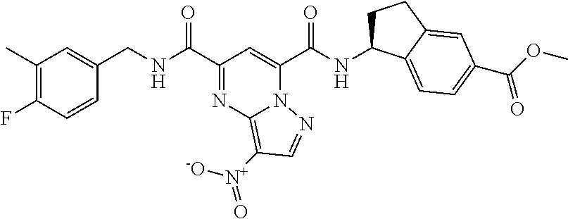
C1(C)=C(F)C=CC(CNC(C2=NC3=C([N+]([-O])=O)C=NN3C(C(NC3CCC4=CC(C(=O)OC)=CC=C34)=O)=C2)=O)=C1
